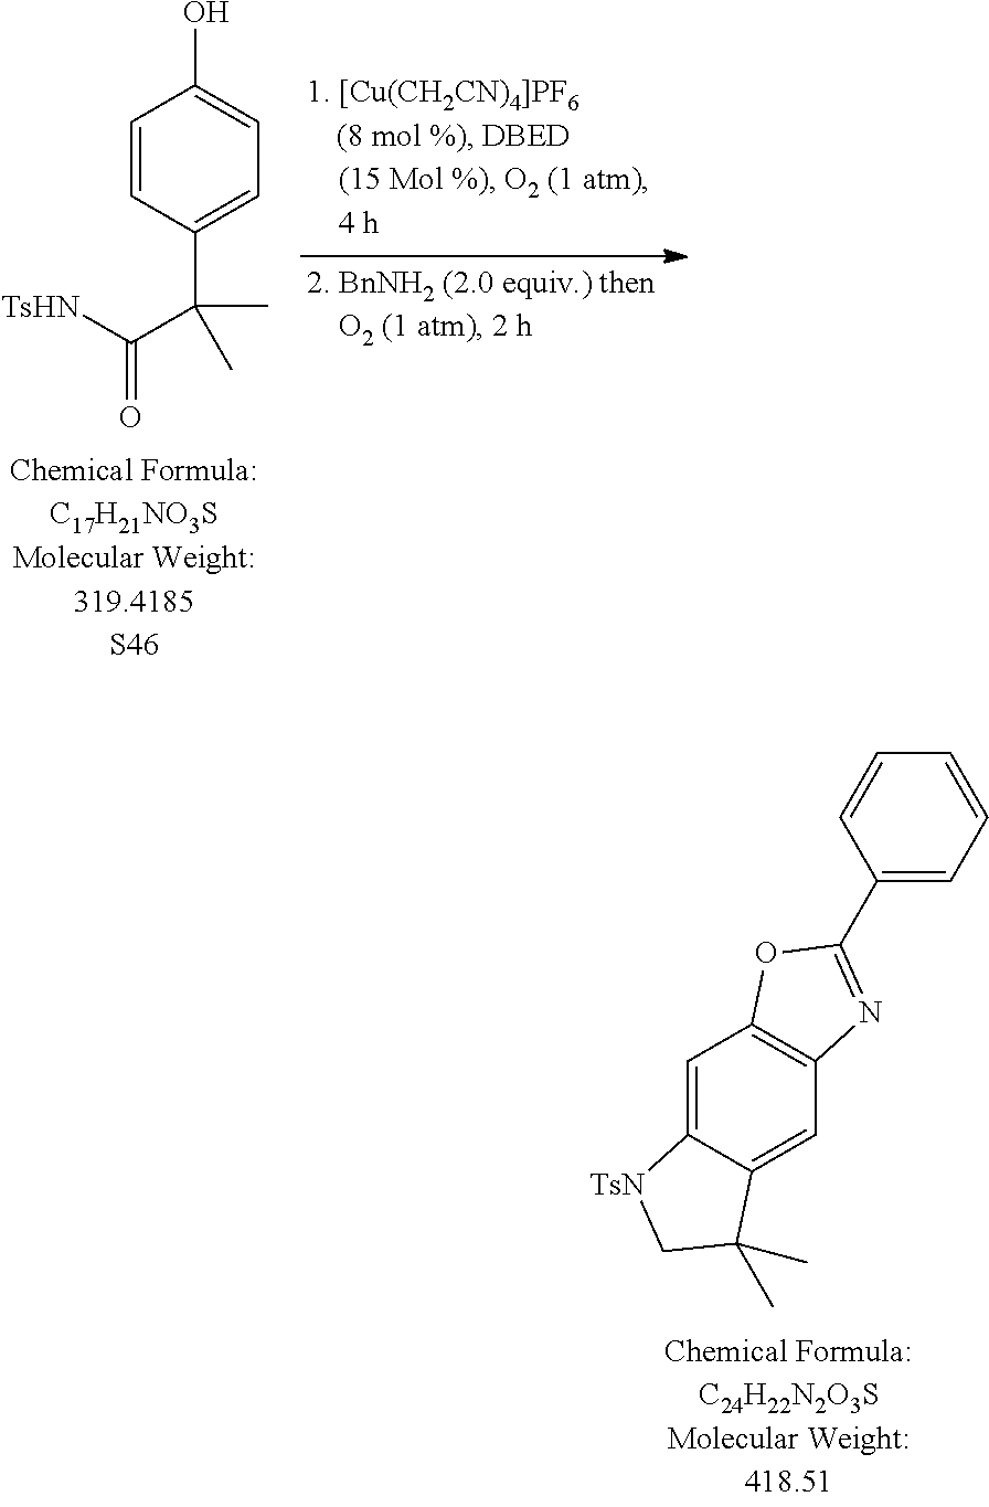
C1(C(C)(C([TsHN])=O)C)=CC=C(O)C=C1.C1(C2=NC3=C(C=C4C(=C3)C(C)(C)C[TsN]4)O2)=CC=CC=C1
